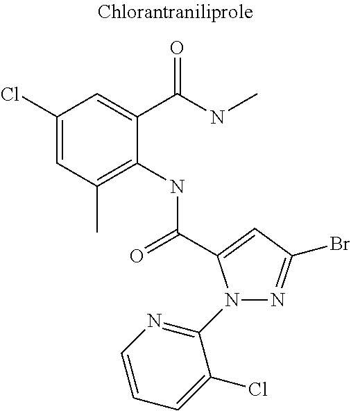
C1(Cl)=CC(C)=C(NC(=O)C2=CC(Br)=NN2C2=NC=CC=C2Cl)C(C(NC)=O)=C1
